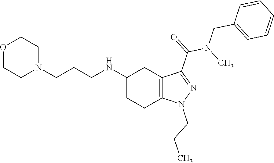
C1(NCCCN2CCOCC2)CCC2=C(C1)C(C(N(C)CC1=CC=CC=C1)=O)=NN2CCC
